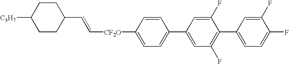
C([CF2O]C1=CC=C(C2=CC(F)=C(C3=CC=C(F)C(F)=C3)C(F)=C2)C=C1)=CC1CCC([C3H7])CC1
